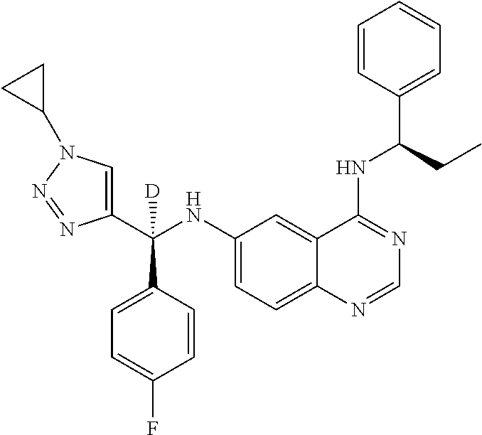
C1(C(NC2=CC=C3C(=C2)C(NC(C2=CC=CC=C2)CC)=NC=N3)(C2=CC=C(F)C=C2)[D])=CN(C2CC2)N=N1
